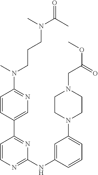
C1=CC(C2=NC(NC3=CC(N4CCN(CC(OC)=O)CC4)=CC=C3)=NC=C2)=CN=C1N(CCCN(C)C(=O)C)C
